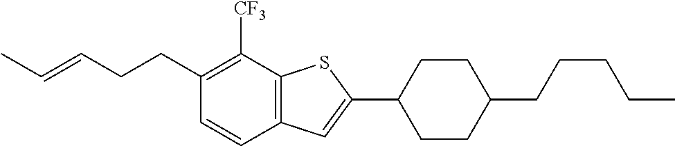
C1(CCC=CC)=C([CF3])C2=C(C=C1)C=C(C1CCC(CCCCC)CC1)S2
